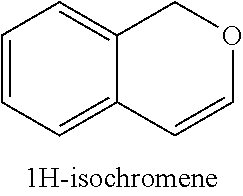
C1=CC=C2C(=C1)COC=C2
